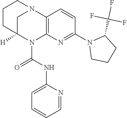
C1CC2([H])CN(C1)C1=C(N2C(NC2=CC=CC=N2)=O)N=C(N2CCCC2C(F)(F)F)C=C1
